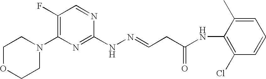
C1OCCN(C2=C(F)C=NC(NN=CCC(NC3=C(Cl)C=CC=C3C)=O)=N2)C1
